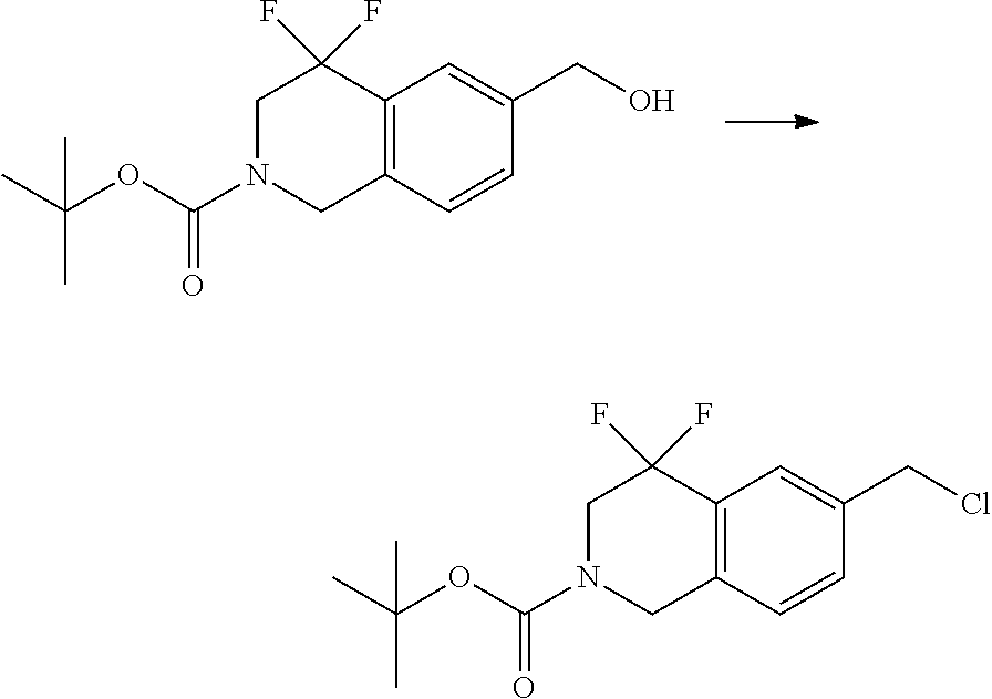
C1N(C(OC(C)(C)C)=O)CC2=C(C1(F)F)C=C(CO)C=C2.C1N(C(OC(C)(C)C)=O)CC2=C(C1(F)F)C=C(CCl)C=C2
